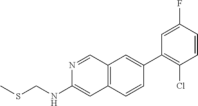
N1=CC2=C(C=C1NCSC)C=CC(C1=C(Cl)C=CC(F)=C1)=C2
